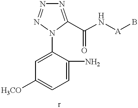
C1(N)=CC=C([H3CO])C=C1N1C(C(N[A]B)=O)=NN=N1
